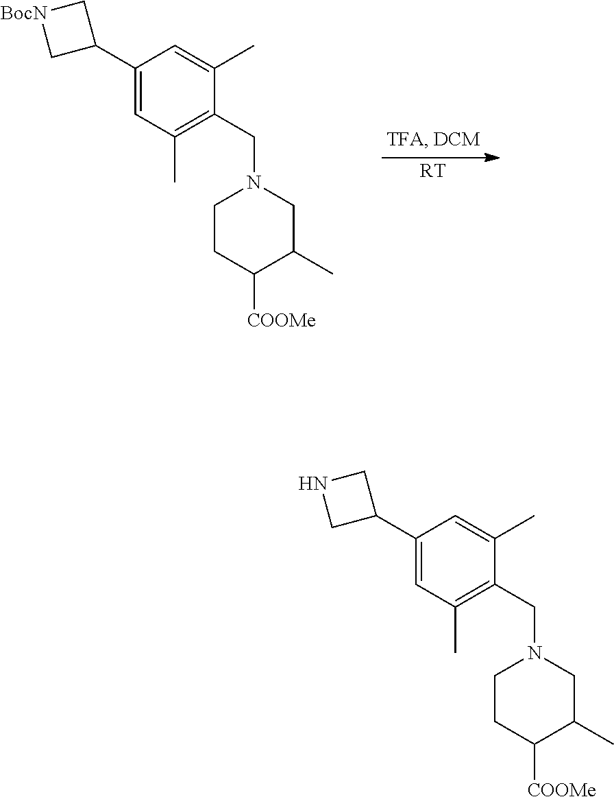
C1=C(C2C[BocN]C2)C=C(C)C(CN2CCC([COOMe])C(C)C2)=C1C.[RT].C1=C(C2CNC2)C=C(C)C(CN2CCC([COOMe])C(C)C2)=C1C
